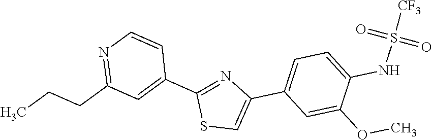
S1C=C(C2=CC=C(NS(=O)(=O)[CF3])C(OC)=C2)N=C1C1=CC(CCC)=NC=C1
